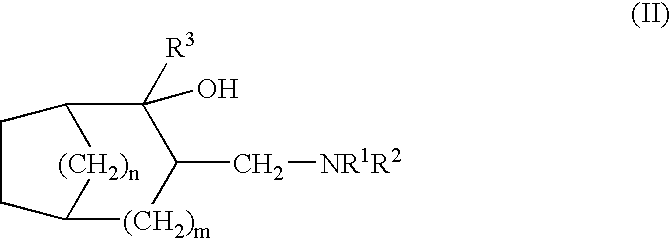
C12[(CH2)m]C(C[NR1R2])C([R3])(O)C([(CH2)n]1)CC2
